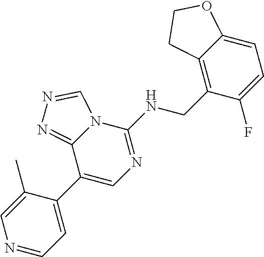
C1(C2=CC=NC=C2C)=CN=C(NCC2=C3C(=CC=C2F)OCC3)N2C1=NN=C2
